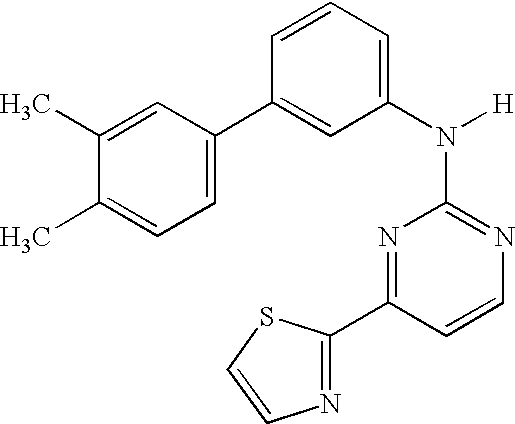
N1=C(N([H])C2=CC=CC(C3=CC=C(C)C(C)=C3)=C2)N=C(C2=NC=CS2)C=C1
